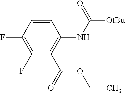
C1=CC(F)=C(F)C(C(OCC)=O)=C1NC([OtBu])=O
